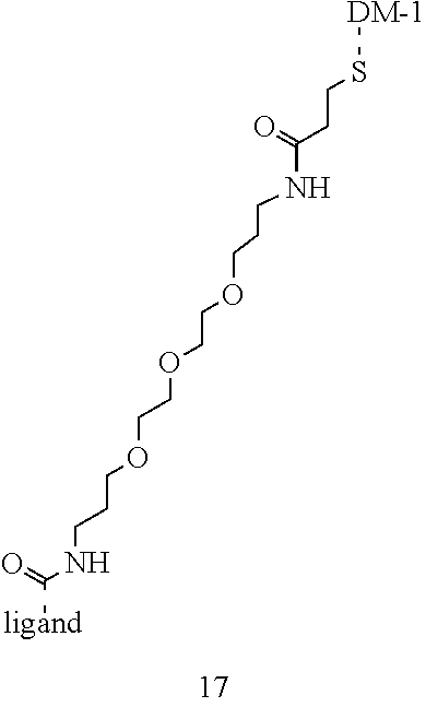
[DM-1]SCCC(NCCCOCCOCCOCCCNC([ligand])=O)=O
